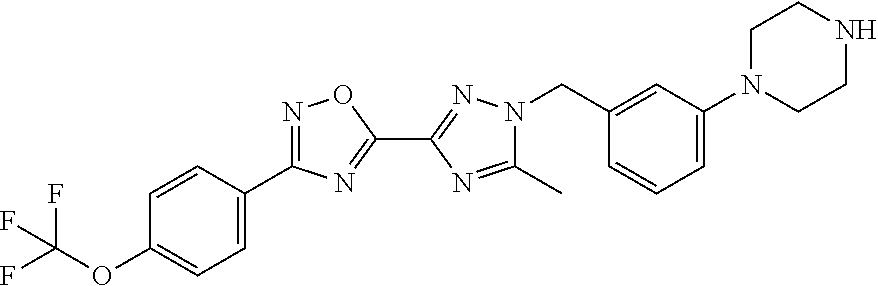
C1=C(C2=NOC(C3=NN(CC4=CC(N5CCNCC5)=CC=C4)C(C)=N3)=N2)C=CC(OC(F)(F)F)=C1
